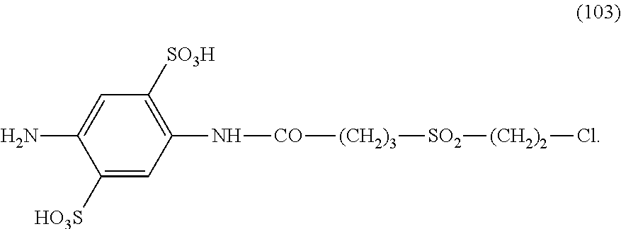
C1=C(N)C([HO3S])=CC(N[CO][(CH2)3][SO2][(CH2)2]Cl)=C1[SO3H]
